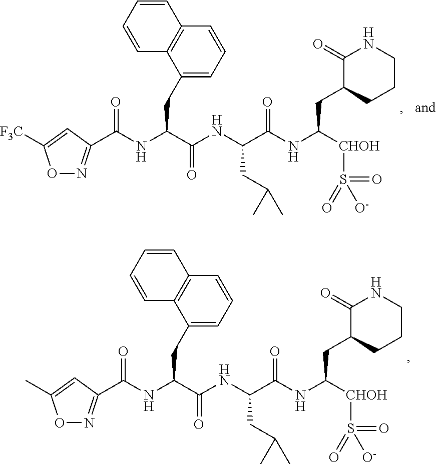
C12=C(C=CC=C1CC(C(=O)NC(CC(C)C)C(NC(CC1CCCNC1=O)[CHOH]S(=O)([O-])=O)=O)NC(=O)C1=NOC([F3C])=C1)C=CC=C2.C12=C(C=CC=C1CC(C(=O)NC(CC(C)C)C(NC(CC1CCCNC1=O)[CHOH]S(=O)([O-])=O)=O)NC(=O)C1=NOC(C)=C1)C=CC=C2
